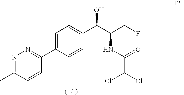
C1=C(C2=NN=C(C)C=C2)C=CC(C(C(CF)NC(=O)C(Cl)Cl)O)=C1
